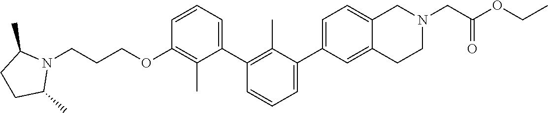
C1(OCCCN2C(C)CCC2C)=C(C)C(C2=C(C)C(C3=CC=C4C(=C3)CCN(CC(OCC)=O)C4)=CC=C2)=CC=C1
